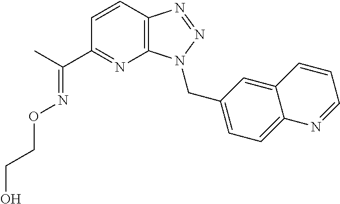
C(C)(C1=NC2=C(C=C1)N=NN2CC1=CC=C2C(=C1)C=CC=N2)=NOCCO
